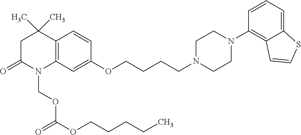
C12=C(C=C(OCCCCN3CCN(C4=C5C(=CC=C4)SC=C5)CC3)C=C1)N(COC(OCCCCC)=O)C(=O)CC2(C)C
